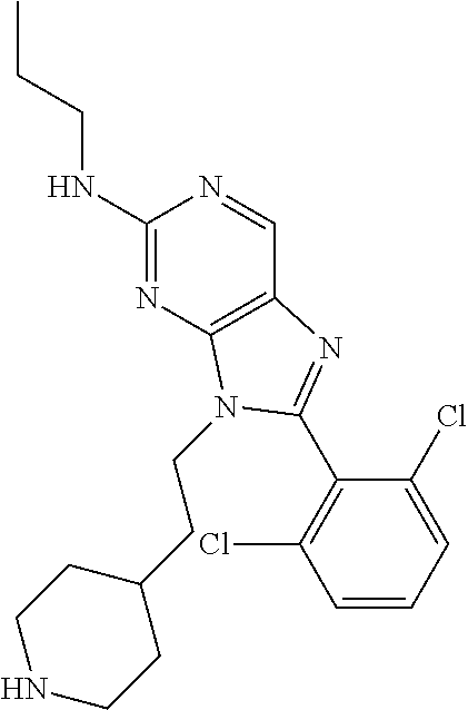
N(C1=NC2=C(C=N1)N=C(C1=C(Cl)C=CC=C1Cl)N2CCC1CCNCC1)CCC
